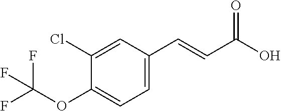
C1=C(C=CC(O)=O)C=C(Cl)C(OC(F)(F)F)=C1
